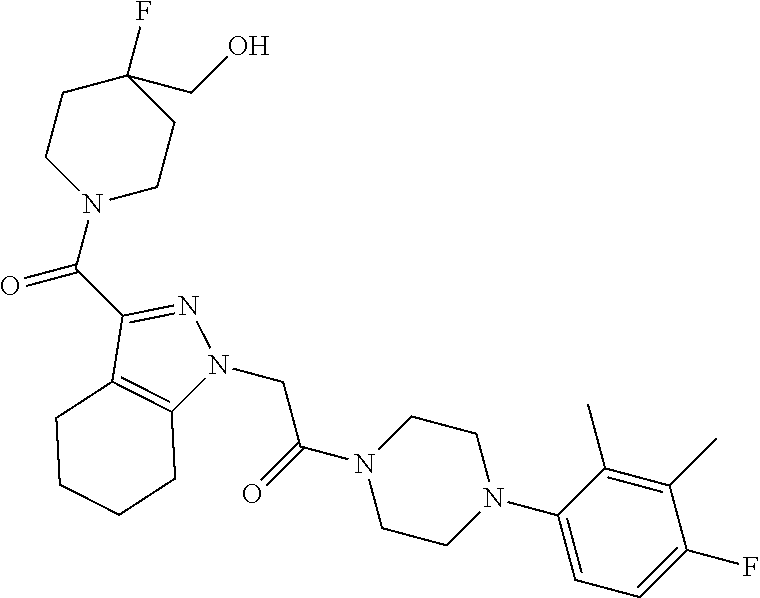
C(N1CCC(F)(CO)CC1)(=O)C1=NN(CC(N2CCN(C3=CC=C(F)C(C)=C3C)CC2)=O)C2=C1CCCC2
